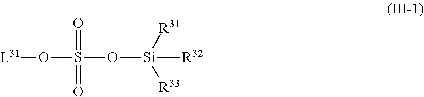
[L31]OS(O[Si]([R32])([R31])[R33])(=O)=O
